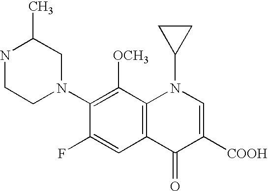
C1(N2CC(C)NCC2)=C([OCH3])C2=C(C=C1F)C(=O)C([COOH])=CN2C1CC1
